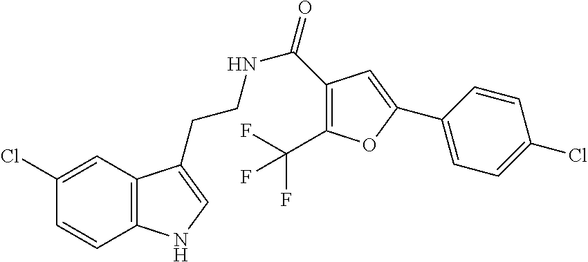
N(CCC1=CNC2=C1C=C(Cl)C=C2)C(=O)C1=C(C(F)(F)F)OC(C2=CC=C(Cl)C=C2)=C1
